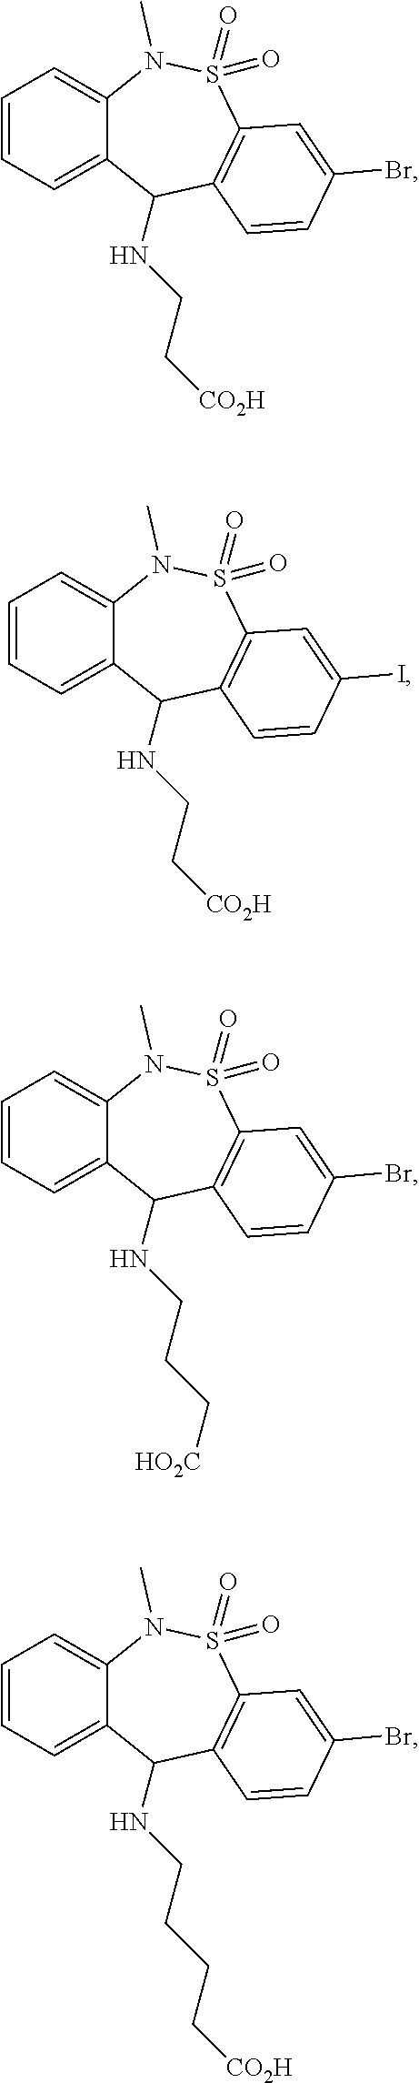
C1=CC=C2C(=C1)N(C)S(=O)(=O)C1=C(C2NCC[CO2H])C=CC(Br)=C1.C1=CC=C2C(=C1)N(C)S(=O)(=O)C1=C(C2NCC[CO2H])C=CC(I)=C1.C1=CC=C2C(=C1)N(C)S(=O)(=O)C1=C(C2NCCC[HO2C])C=CC(Br)=C1.C1=CC=C2C(=C1)N(C)S(=O)(=O)C1=C(C2NCCCC[CO2H])C=CC(Br)=C1
